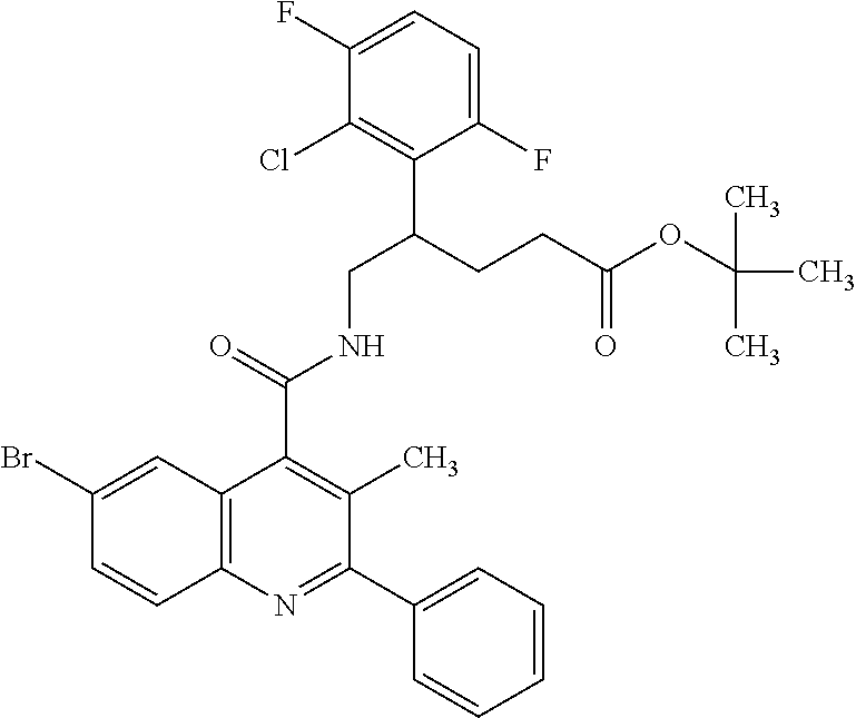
C1(Br)=CC2=C(C=C1)N=C(C1=CC=CC=C1)C(C)=C2C(=O)NCC(CCC(OC(C)(C)C)=O)C1=C(Cl)C(F)=CC=C1F
